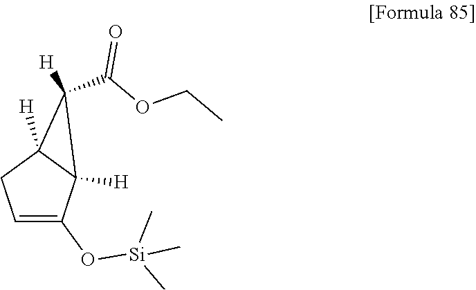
C1(C(OCC)=O)([H])C2([H])C(O[Si](C)(C)C)=CCC12[H]
